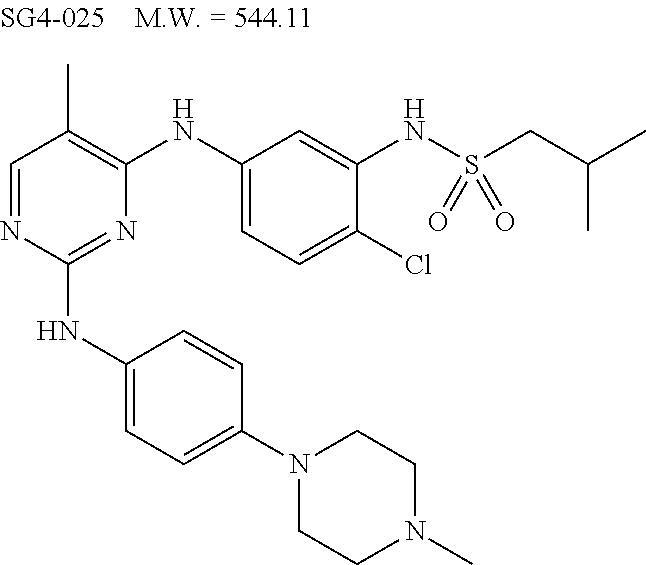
N1=C(NC2=CC=C(N3CCN(C)CC3)C=C2)N=CC(C)=C1NC1=CC=C(Cl)C(NS(CC(C)C)(=O)=O)=C1
